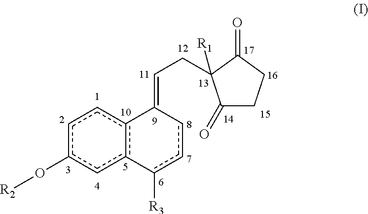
c1c(O[R2])cc2c(c1)C(=CCC1([R1])C(=O)CCC1=O)ccc-2[R3]
